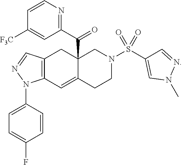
C1=CC(N2C3=C(CC4(C(C5=NC=CC([F3C])=C5)=O)C(=C3)CCN(S(C3=CN(C)N=C3)(=O)=O)C4)C=N2)=CC=C1F
